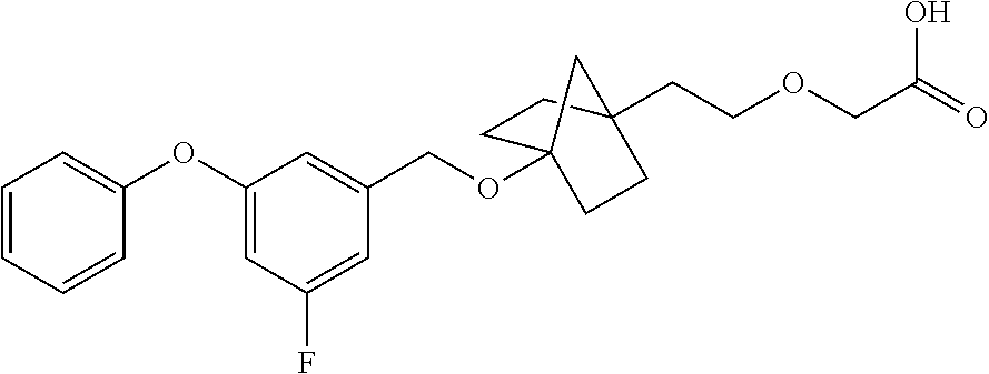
C1=CC=CC(OC2=CC(F)=CC(COC34CCC(CCOCC(=O)O)(CC3)C4)=C2)=C1
